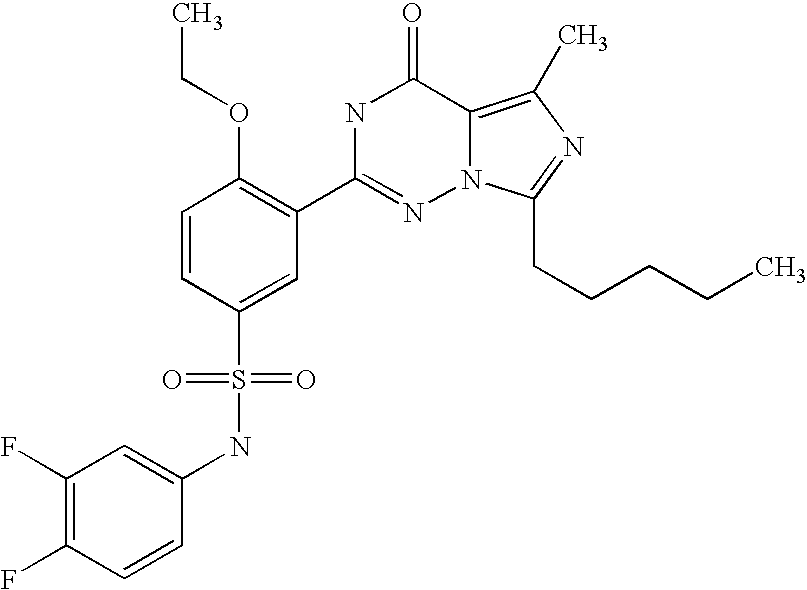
C1=CC(S(NC2=CC(F)=C(F)C=C2)(=O)=O)=CC(C2=NN3C(=C(C)N=C3CCCCC)C(=O)N2)=C1OCC
